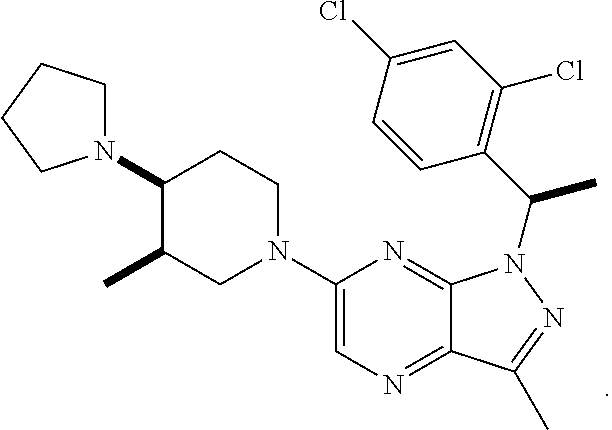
N1=C2C(=NC=C1N1CCC(N3CCCC3)C(C)C1)C(C)=NN2C(C1=C(Cl)C=C(Cl)C=C1)C
